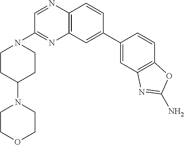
C12=C(C=C(C3=CC4=C(C=C3)OC(N)=N4)C=C1)N=C(N1CCC(N3CCOCC3)CC1)C=N2
